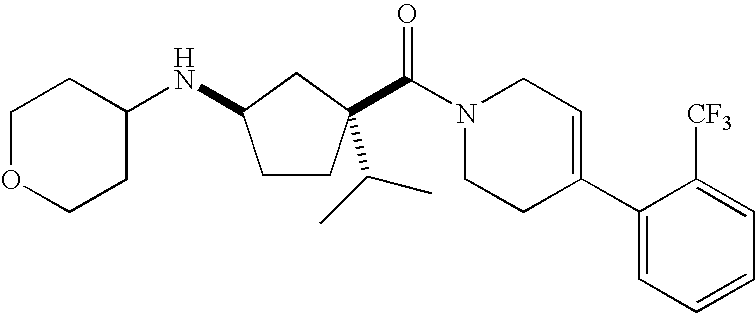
N(C1CCC(C(=O)N2CCC(C3=CC=CC=C3[CF3])=CC2)(C(C)C)C1)C1CCOCC1
